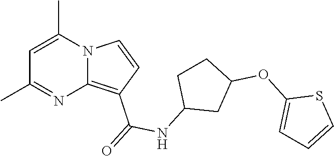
C1=C(C)N2C(=C(C(=O)NC3CC(OC4=CC=CS4)CC3)C=C2)N=C1C
